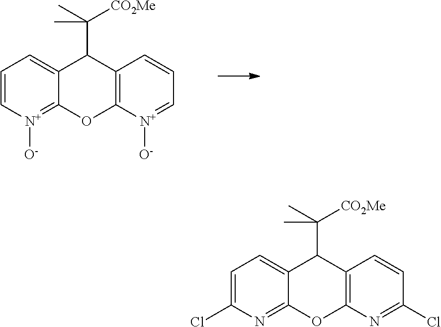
C1=C[N+]([O-])=C2C(=C1)C(C([CO2Me])(C)C)C1=C(O2)[N+]([O-])=CC=C1.C1=C(Cl)N=C2C(=C1)C(C([CO2Me])(C)C)C1=C(O2)N=C(Cl)C=C1
